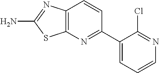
C12=C(N=C(C3=CC=CN=C3Cl)C=C1)SC(N)=N2
